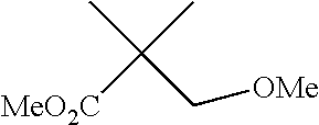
CC(C)([MeO2C])C[OMe]
